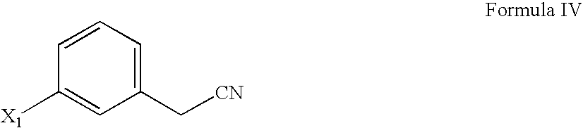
C1=CC=C(C[CN])C=C1[X1]
